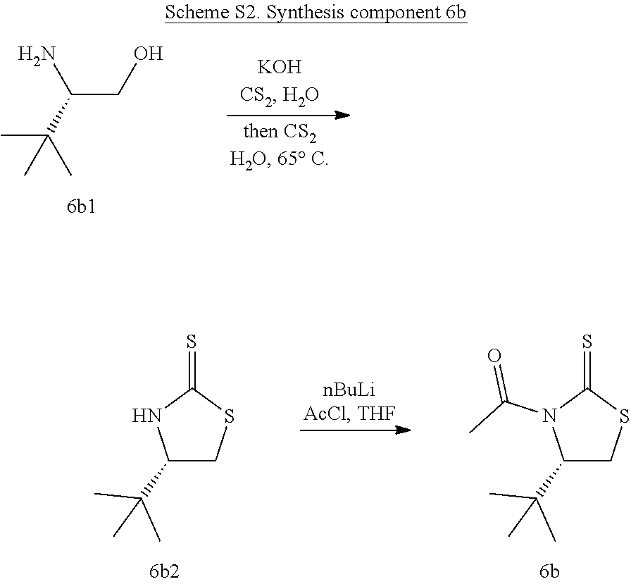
C(CO)(N)C(C)(C)C.C1(C(C)(C)C)CSC(=S)N1.C1(C(C)(C)C)CSC(=S)N1C(=O)C
